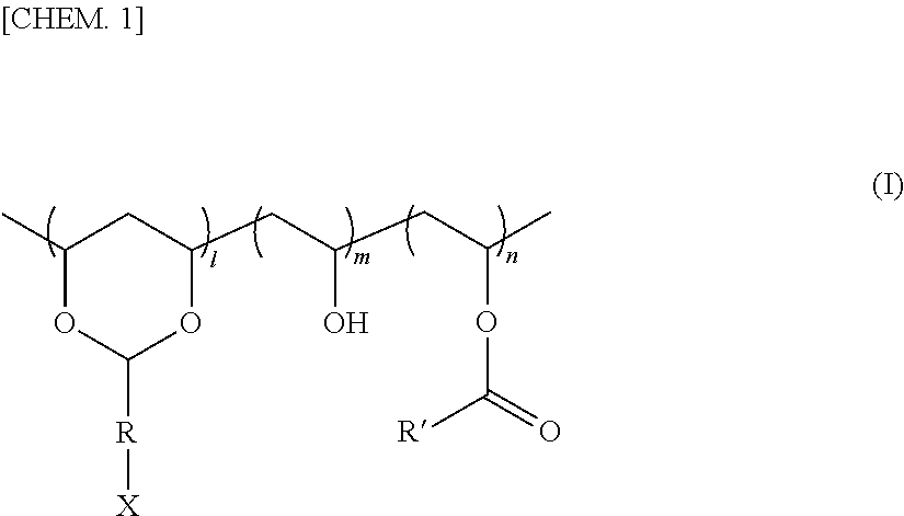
C1(C)OC([R][X])OC(CC(CC(C)OC(=O)[R])O)C1
